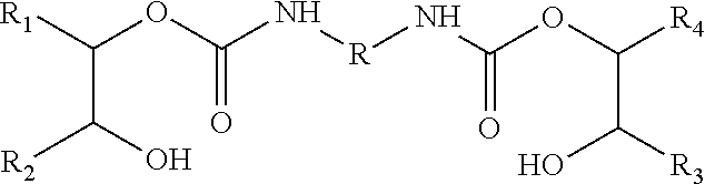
C(C(O)[R3])(OC(=O)N[R]NC(OC(C([R2])O)[R1])=O)[R4]
